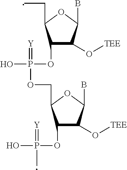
C1(OP(OCC2C(OP(O)(=[Y])C)C(O[TEE])C(B)O2)(O)=[Y])C(O[TEE])C(B)OC1CC
